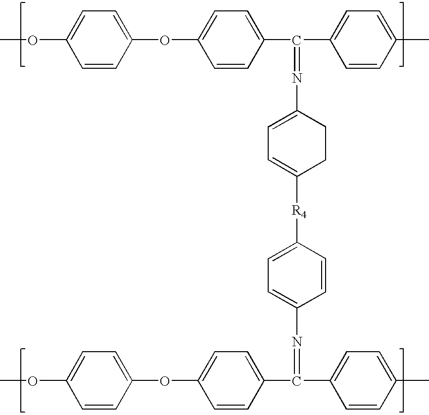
COC1=CC=C(OC2=CC=C(C(C3=CC=C(C)C=C3)=NC3=CC=C([R4]C4=CC=C(N=C(C5=CC=C(C)C=C5)C5=CC=C(OC6=CC=C(OC)C=C6)C=C5)C=C4)CC3)C=C2)C=C1
